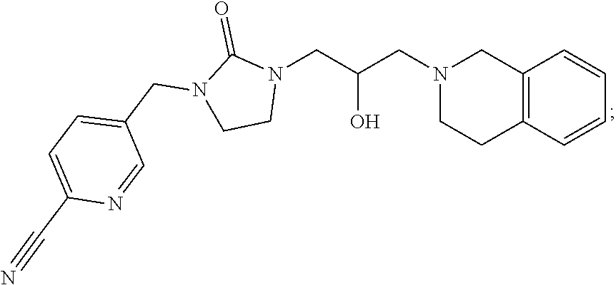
C12=C(C=CC=C1)CCN(CC(CN1C(=O)N(CC3=CC=C(C#N)N=C3)CC1)O)C2
